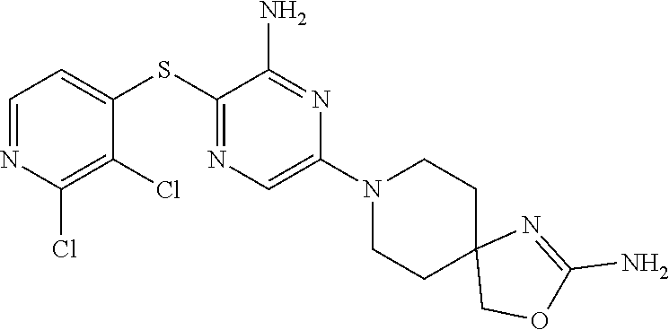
S(C1=NC=C(N2CCC3(CC2)COC(N)=N3)N=C1N)C1=CC=NC(Cl)=C1Cl
